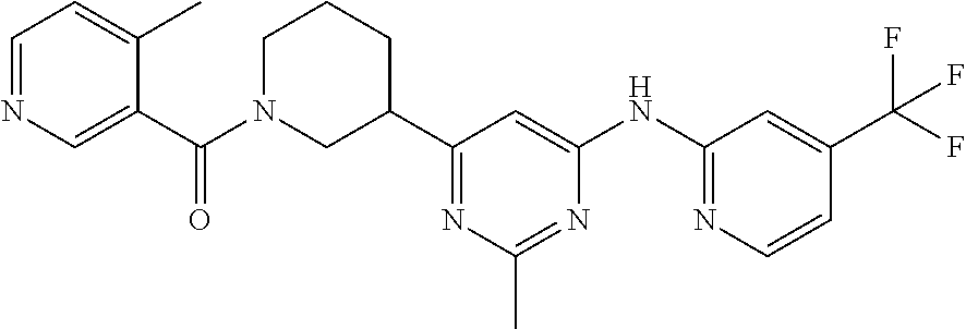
C1(NC2=NC=CC(C(F)(F)F)=C2)=CC(C2CN(C(C3=CN=CC=C3C)=O)CCC2)=NC(C)=N1
